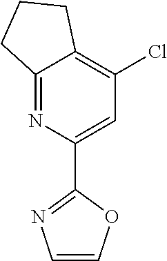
C12=NC(C3=NC=CO3)=CC(Cl)=C1CCC2
